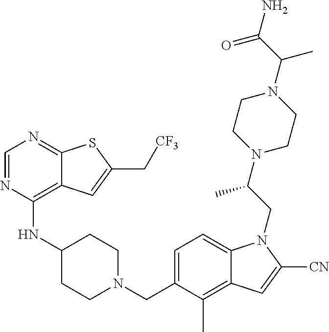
C1=C(CN2CCC(NC3=C4C(=NC=N3)SC(C[CF3])=C4)CC2)C(C)=C2C(=C1)N(CC(N1CCN(C(C(N)=O)C)CC1)C)C([CN])=C2
